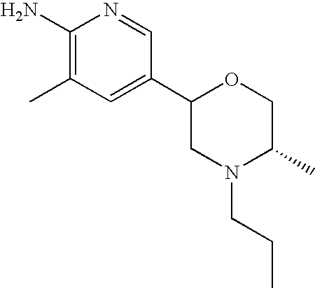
C1(N)=C(C)C=C(C2CN(CCC)C(C)CO2)C=N1
